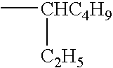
C[CHC4H9][C2H5]
